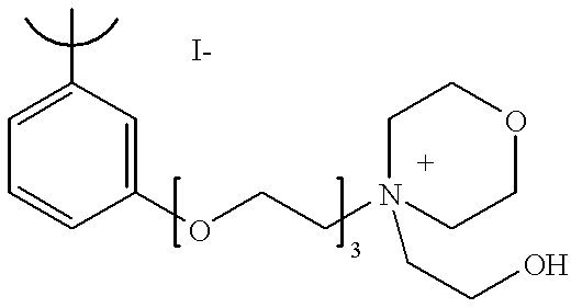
C1=C(C)C=C(OCCN2(CCO)CCOCC2)C=C1
